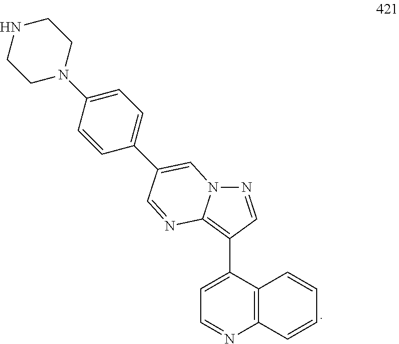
N1=CC(C2=CC=NC3=C2C=CC=C3)=C2N1C=C(C1=CC=C(N3CCNCC3)C=C1)C=N2
